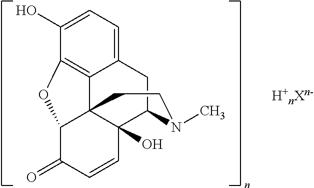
C12=CC=C(O)C3=C1C14C(O)(C(C2)N(C)CC1)C=CC(=O)C4O3
